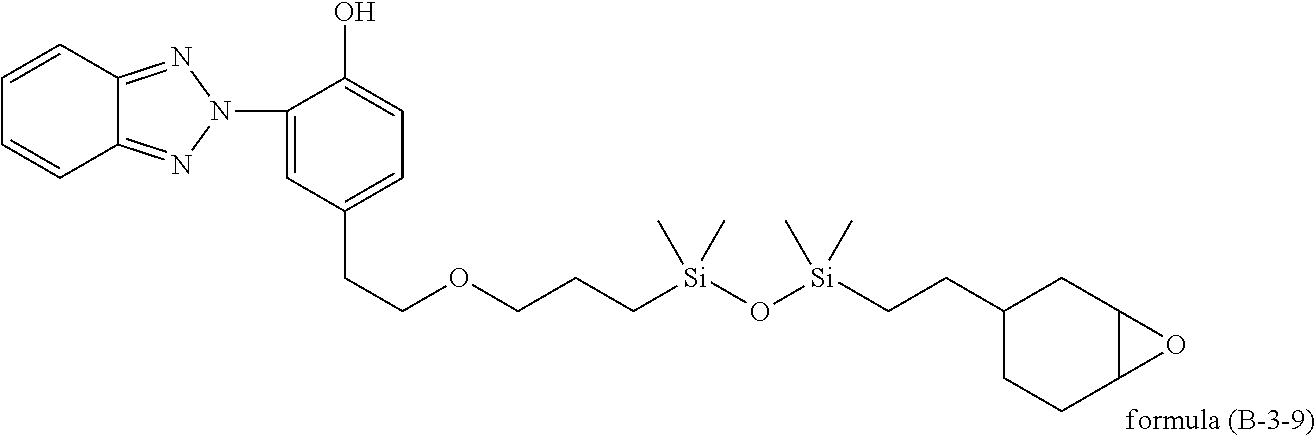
C1=CC2=NN(C3=CC(CCOCCC[Si](O[Si](CCC4CCC5C(C4)O5)(C)C)(C)C)=CC=C3O)N=C2C=C1
